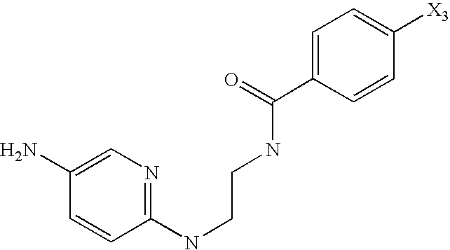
C1(NCCNC(C2=CC=C([X3])C=C2)=O)=NC=C(N)C=C1
